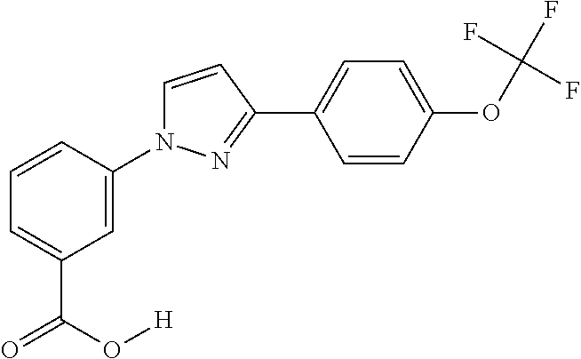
C1=C(OC(F)(F)F)C=CC(C2=NN(C3=CC(C(=O)O[H])=CC=C3)C=C2)=C1
